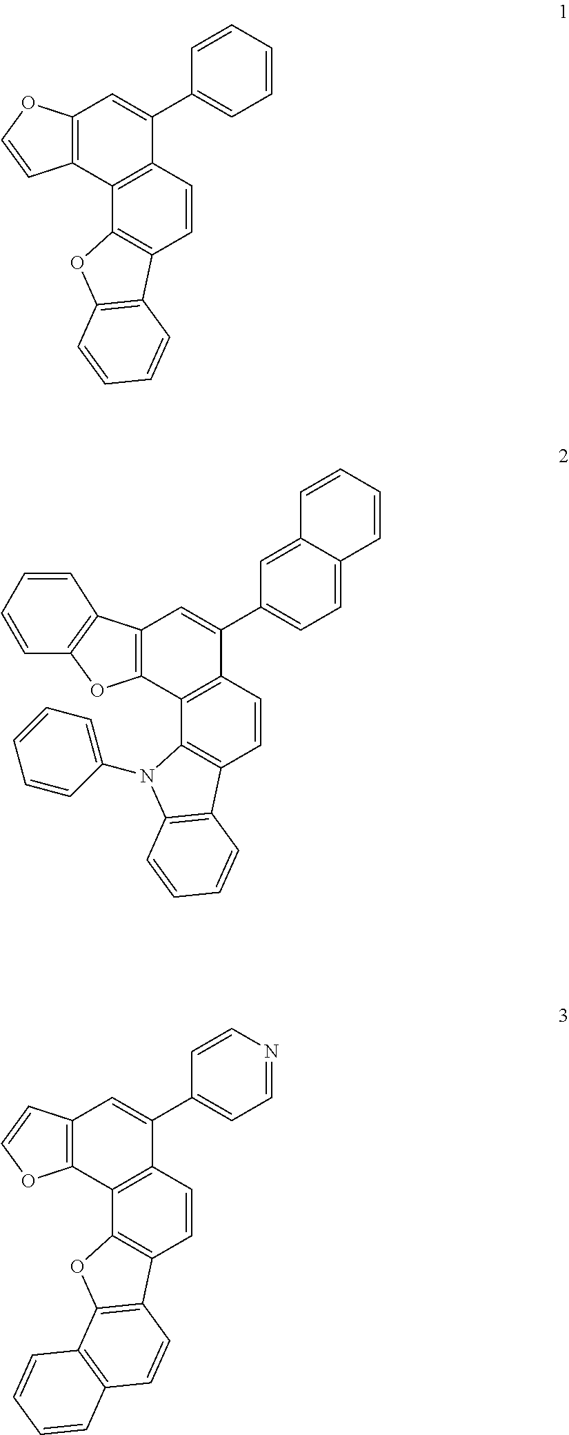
C12=C(C3=C(C(C4=CC=CC=C4)=C1)C=CC1=C3OC3=C1C=CC=C3)C=CO2.C12=C(C3=C(C(C4=CC=C5C(=C4)C=CC=C5)=C1)C=CC1=C3N(C3=CC=CC=C3)C3=C1C=CC=C3)OC1=C2C=CC=C1.C12=C(C3=C(C(C4=CC=NC=C4)=C1)C=CC1=C3OC3=C1C=CC1=C3C=CC=C1)OC=C2
